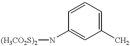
C1=CC(N[(H3CO2S)2])=CC(C)=C1
